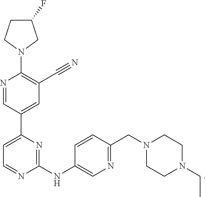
C1(F)CCN(C2=C(C#N)C=C(C3=CC=NC(NC4=CN=C(CN5CCN(CC)CC5)C=C4)=N3)C=N2)C1
